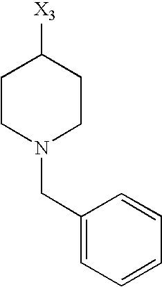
C1CN(CC2=CC=CC=C2)CCC1[X3]
